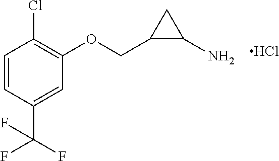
C1=CC(C(F)(F)F)=CC(OCC2C(N)C2)=C1Cl.Cl
